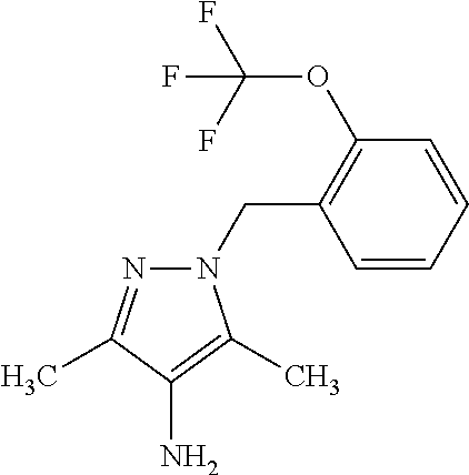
N1(CC2=C(OC(F)(F)F)C=CC=C2)N=C(C)C(N)=C1C
